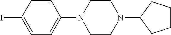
IC1=CC=C(N2CCN(C3CCCC3)CC2)C=C1
